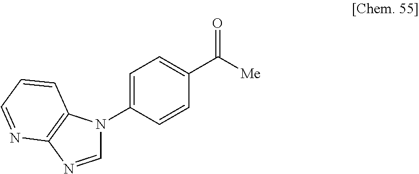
C1=C(N2C=NC3=C2C=CC=N3)C=CC(C(=O)[Me])=C1
